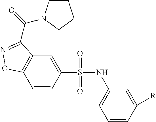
C1=CC(S(NC2=CC=CC([R])=C2)(=O)=O)=CC2=C1ON=C2C(=O)N1CCCC1
